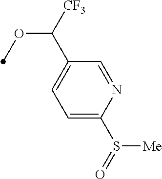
C1=C(S(=O)[Me])N=CC(C([CF3])OC)=C1
